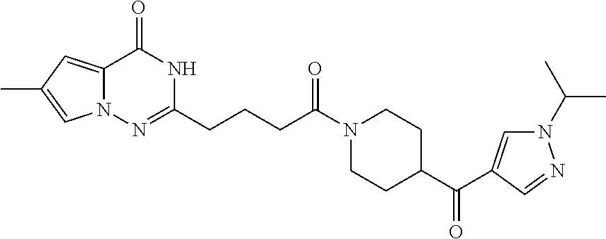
C12=CC(C)=CN1N=C(CCCC(N1CCC(C(=O)C3=CN(C(C)C)N=C3)CC1)=O)NC2=O
